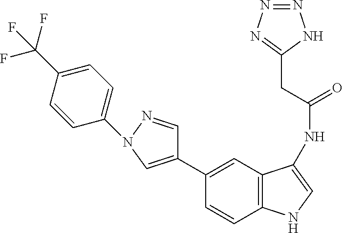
C1(C2=CN(C3=CC=C(C(F)(F)F)C=C3)N=C2)=CC2=C(C=C1)NC=C2NC(CC1=NN=NN1)=O
